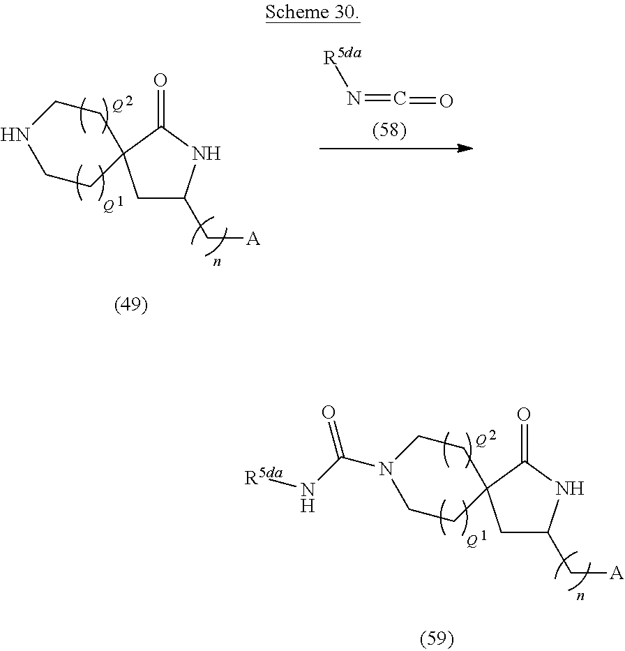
C1C(C[A])NC(=O)C12CCN(C(N[R5da])=O)CC2.[Q].[Q].C1C(C[A])NC(=O)C12CCNCC2.[Q].[Q].[R5da]N=C=O
